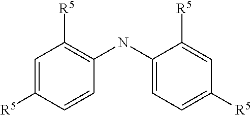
C1=C([R5])C=CC(NC2=CC=C([R5])C=C2[R5])=C1[R5]
